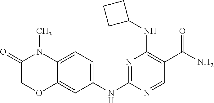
N1=C(NC2=CC=C3C(=C2)OCC(=O)N3C)N=CC(C(N)=O)=C1NC1CCC1
